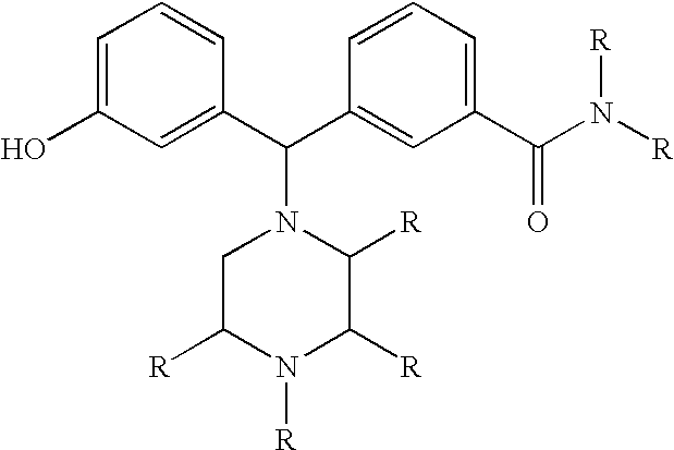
C1=C(O)C=C(C(C2=CC(C(N([R])[R])=O)=CC=C2)N2CC([R])N([R])C([R])C2[R])C=C1
